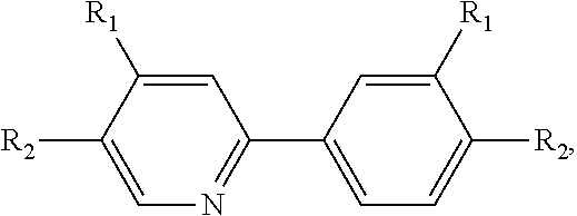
C1=C([R1])C([R2])=CN=C1C1=CC=C([R2])C([R1])=C1
